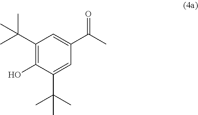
CC(C1=CC(C(C)(C)C)=C(O)C(C(C)(C)C)=C1)=O
